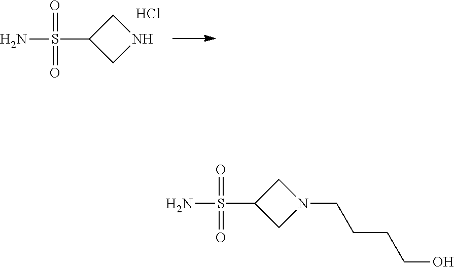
NS(C1CNC1)(=O)=O.Cl.NS(C1CN(CCCCO)C1)(=O)=O
